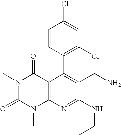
C1=CC(C2=C(CN)C(NCC)=NC3=C2C(=O)N(C)C(=O)N3C)=C(Cl)C=C1Cl
